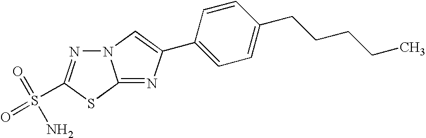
N12N=C(S(=O)(=O)N)SC1=NC(C1=CC=C(CCCCC)C=C1)=C2
